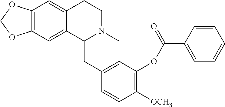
C12=C(C=C3C(=C1)CCN1C3CC3=C(C1)C(OC(C1=CC=CC=C1)=O)=C([OCH3])C=C3)OCO2
